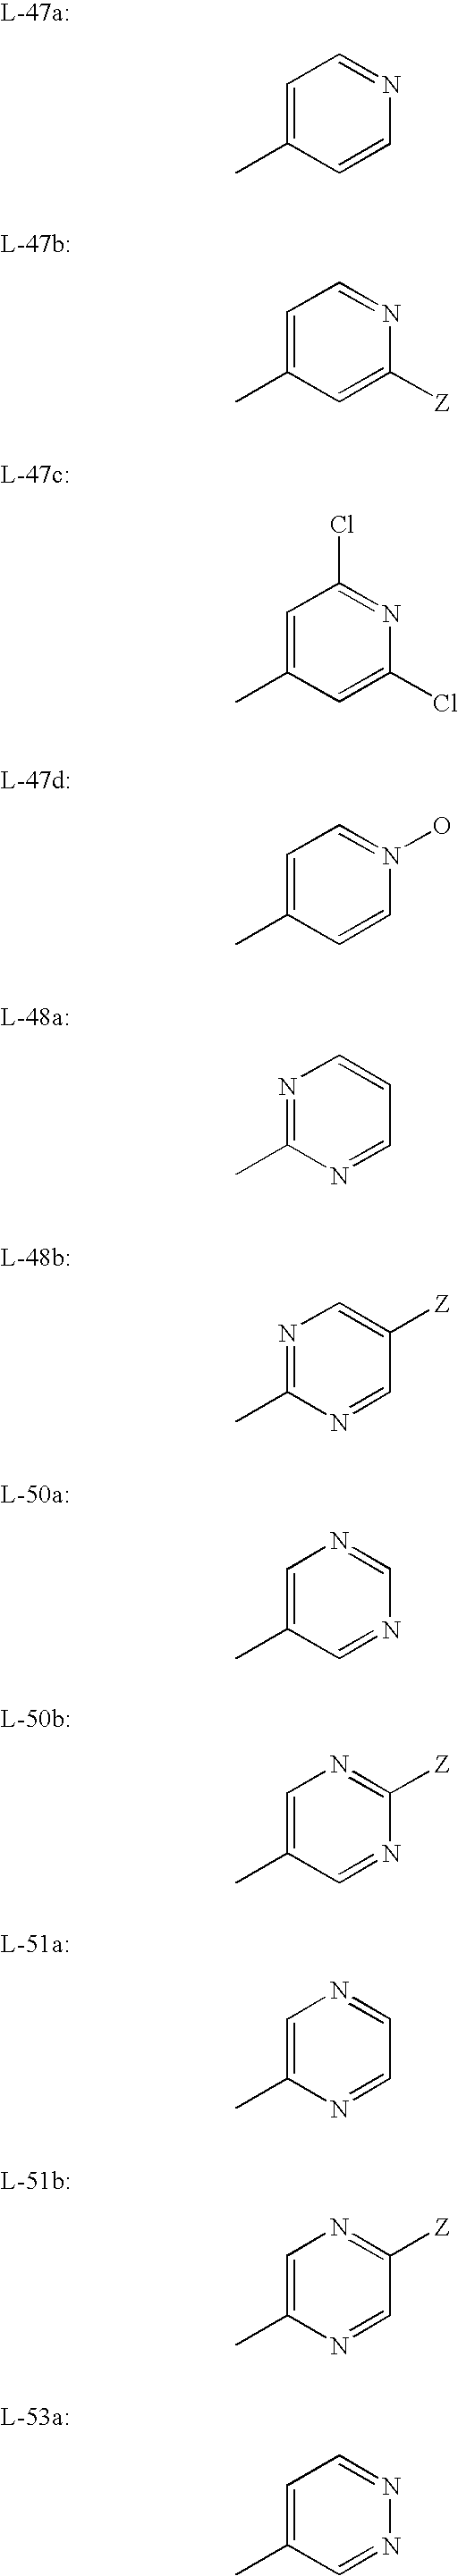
C1=C(C)C=CN=C1.C1=C(C)C=C([Z])N=C1.C1=C(C)C=C(Cl)N=C1Cl.C1=C(C)C=CN(O)=C1.N1=C(C)N=CC=C1.N1=C(C)N=CC([Z])=C1.C1=C(C)C=NC=N1.C1=C(C)C=NC([Z])=N1.C1=C(C)N=CC=N1.C1=C(C)N=CC([Z])=N1.C1=C(C)C=NN=C1
